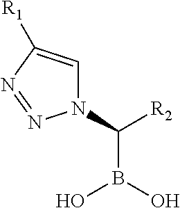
OB(O)C(N1C=C([R1])N=N1)[R2]
